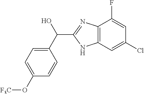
C12=C(C=C(Cl)C=C1F)NC(C(C1=CC=C(O[F3C])C=C1)O)=N2
